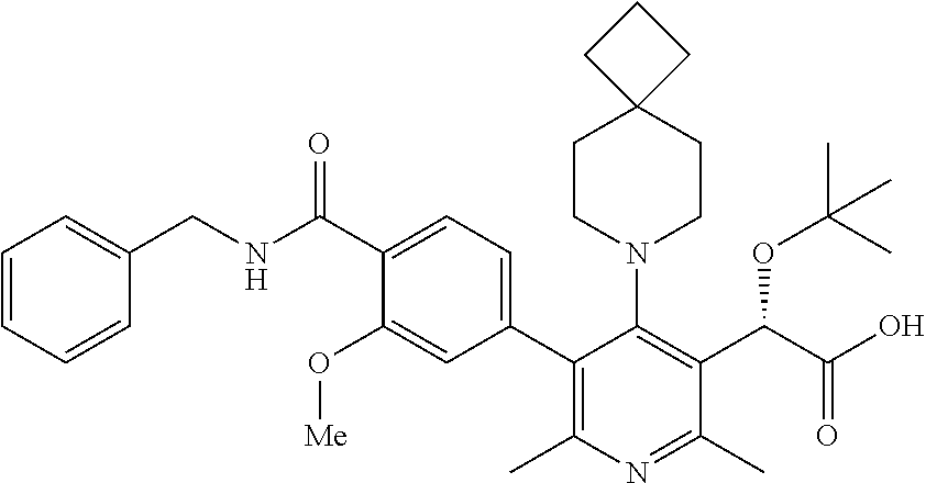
C1=CC=CC(CNC(C2=CC=C(C3=C(C)N=C(C)C(C(C(O)=O)OC(C)(C)C)=C3N3CCC4(CC3)CCC4)C=C2O[Me])=O)=C1
